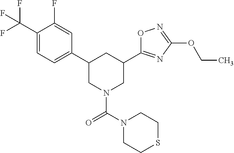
C1(C(F)(F)F)=CC=C(C2CN(C(=O)N3CCSCC3)CC(C3=NC(OCC)=NO3)C2)C=C1F
